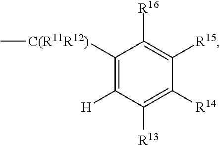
C1([C(R11R12)]C)=C([H])C([R13])=C([R14])C([R15])=C1[R16]
